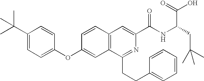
C1=CC(OC2=CC=C(C(C)(C)C)C=C2)=CC2=C1C=C(C(NC(CC(C)(C)C)C(=O)O)=O)N=C2CCC1=CC=CC=C1
